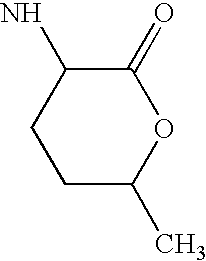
C1C(C)OC(=O)C(N)C1
